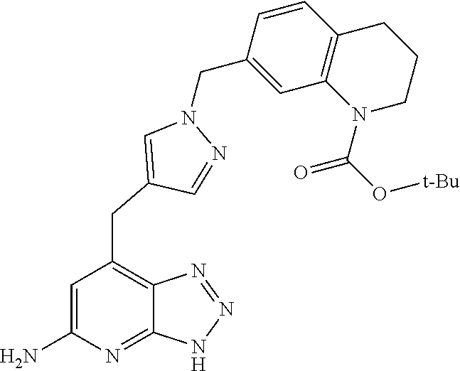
C(N1C=C(CC2=C3C(=NC(N)=C2)NN=N3)C=N1)C1=CC2=C(C=C1)CCCN2C(O[t-Bu])=O
